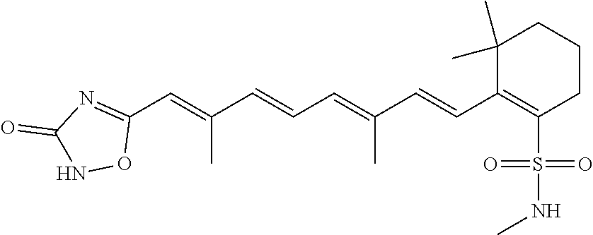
C1(C)(C)C(C=CC(=CC=CC(=CC2=NC(=O)NO2)C)C)=C(S(=O)(=O)NC)CCC1
